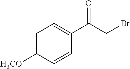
C1=C([H3CO])C=CC(C(CBr)=O)=C1
